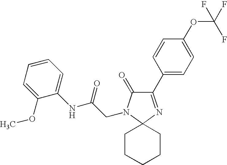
C1(C2=CC=C(OC(F)(F)F)C=C2)=NC2(N(CC(=O)NC3=CC=CC=C3OC)C1=O)CCCCC2
